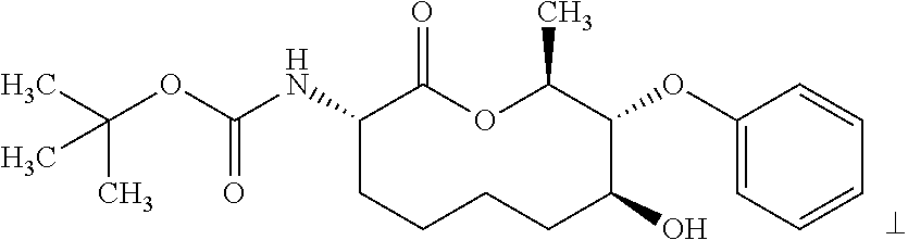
C1(NC(OC(C)(C)C)=O)CCCCC(O)C(OC2=CC=CC=C2)C(C)OC1=O
